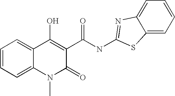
C1=CC=C2C(=C1)N=C(NC(C1=C(O)C3=CC=CC=C3N(C)C1=O)=O)S2
